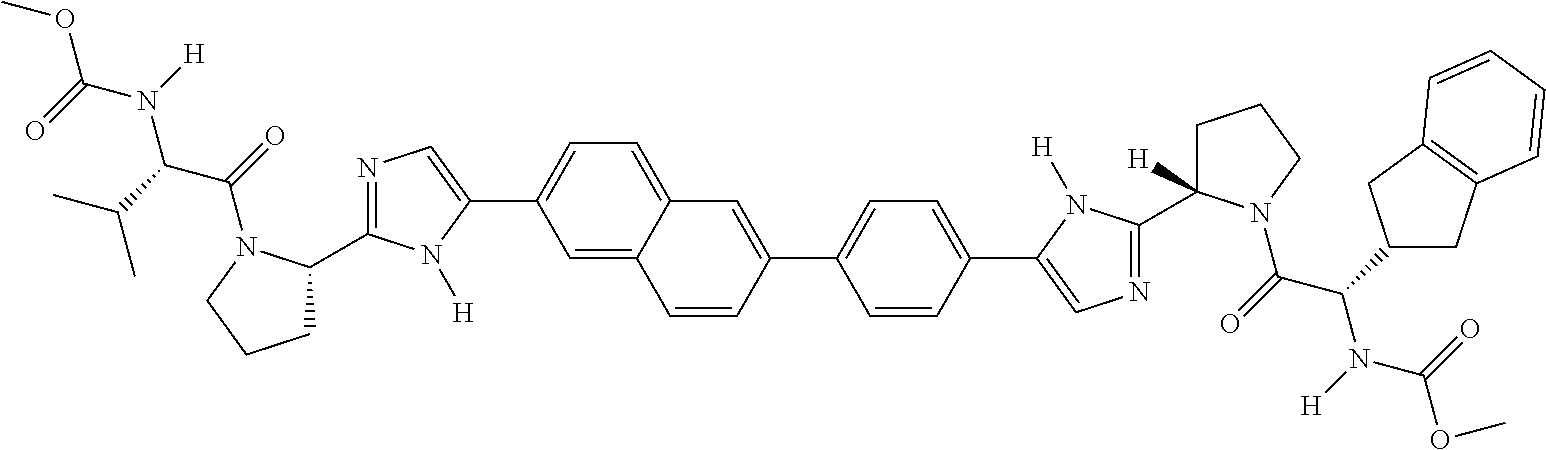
COC(=O)N(C(C(C)C)C(=O)N1C(C2=NC=C(C3=CC=C4C(=C3)C=CC(C3=CC=C(C5=CN=C(C6([H])CCCN6C(C(N(C(=O)OC)[H])C6CC7=C(C6)C=CC=C7)=O)N5[H])C=C3)=C4)N2[H])CCC1)[H]
